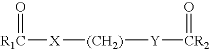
[R1C]([X][(CH2)][Y][CR2]=O)=O
